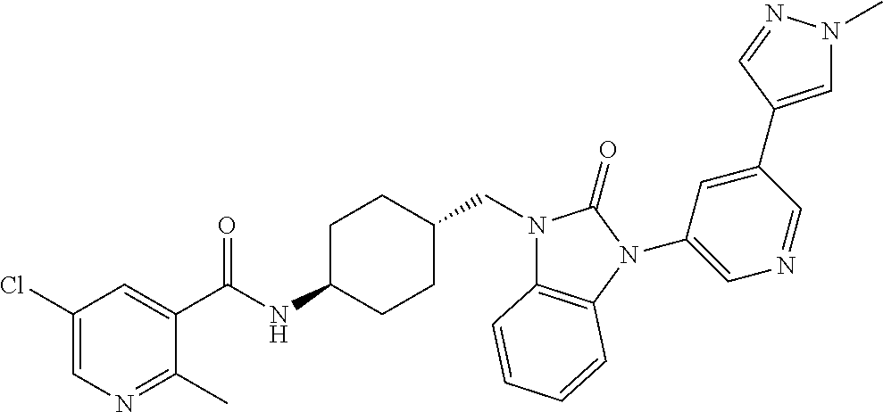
C1(Cl)=CN=C(C)C(C(NC2CCC(CN3C4=C(N(C5=CN=CC(C6=CN(C)N=C6)=C5)C3=O)C=CC=C4)CC2)=O)=C1
